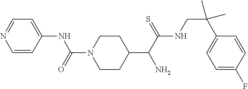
C1(C(C(NCC(C2=CC=C(F)C=C2)(C)C)=S)N)CCN(C(=O)NC2=CC=NC=C2)CC1
